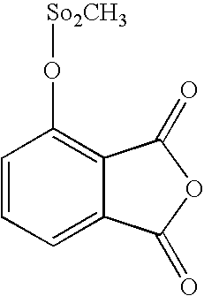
C1=CC=C2C(=C1O[So2CH3])C(=O)OC2=O
